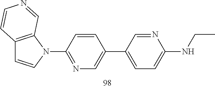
C12=C(N(C3=NC=C(C4=CC=C(NCC)N=C4)C=C3)C=C1)C=NC=C2
